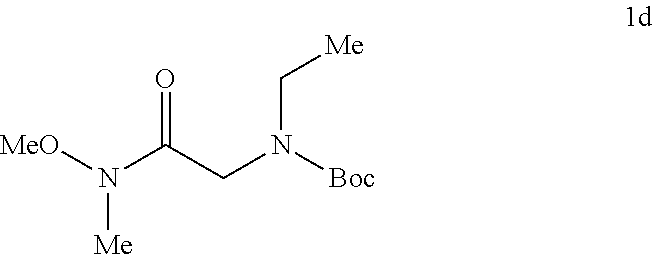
N([Me])(C(=O)CN(C[Me])[Boc])[MeO]
